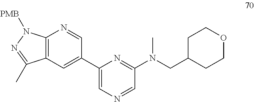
C1(C2=CC3=C(N=C2)N([PMB])N=C3C)=CN=CC(N(CC2CCOCC2)C)=N1
